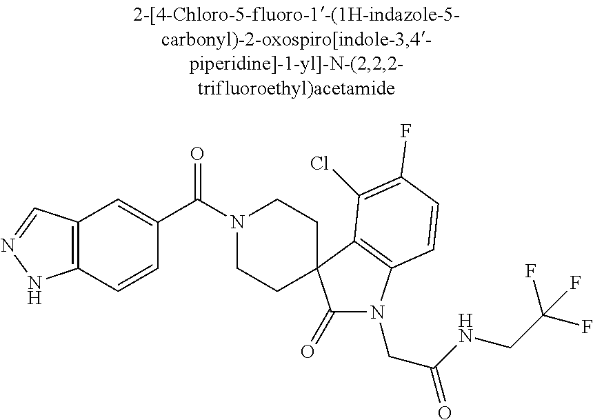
N1(C(C2=CC3=C(C=C2)NN=C3)=O)CCC2(CC1)C(=O)N(CC(NCC(F)(F)F)=O)C1=C2C(Cl)=C(F)C=C1
